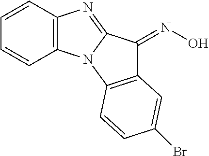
C1=CC2=C(C=C1)N1C(=N2)C(=NO)C2=C1C=CC(Br)=C2
